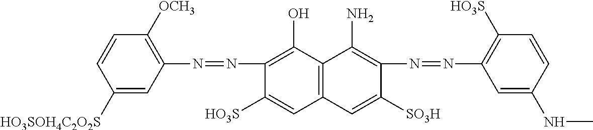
C1([HO3SOH4C2O2S])=CC(N=NC2=C(O)C3=C(C=C2[HO3S])C=C([SO3H])C(N=NC2=C([HO3S])C=CC(NC)=C2)=C3N)=C([OCH3])C=C1
